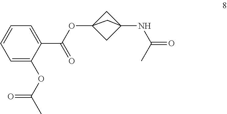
C1C2(OC(C3=CC=CC=C3OC(C)=O)=O)CC1(NC(C)=O)C2
